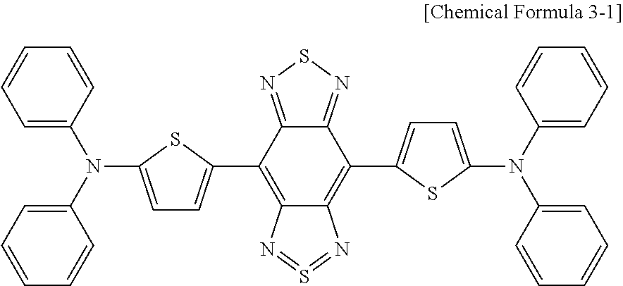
C1=C(N(C2=CC=CC=C2)C2=CC=CC=C2)SC(C2=C3C(=C(C4=CC=C(N(C5=CC=CC=C5)C5=CC=CC=C5)S4)C4=NSN=C24)N=S=N3)=C1
